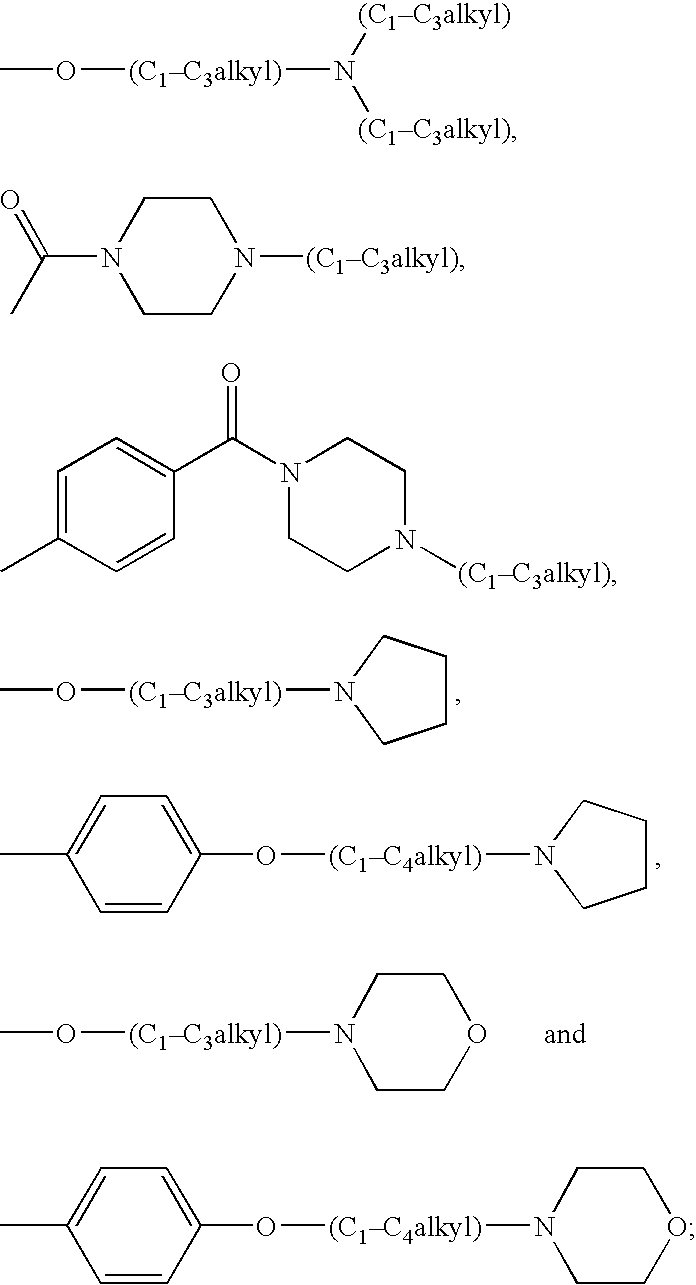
C1(C(N2CCN([(C1C3alkyl)])CC2)=O)=CC=C(C)C=C1.CO[(C1C3alkyl)]N1CCCC1.O([(C1C4alkyl)]N1CCCC1)C1=CC=C(C)C=C1.CO[(C1C3alkyl)]N1CCOCC1.O([(C1C4alkyl)]N1CCOCC1)C1=CC=C(C)C=C1.CO[(C1C3alkyl)]N([(C1C3alkyl)])[(C1C3alkyl)].O=C(C)N1CCN([(C1C3alkyl)])CC1
